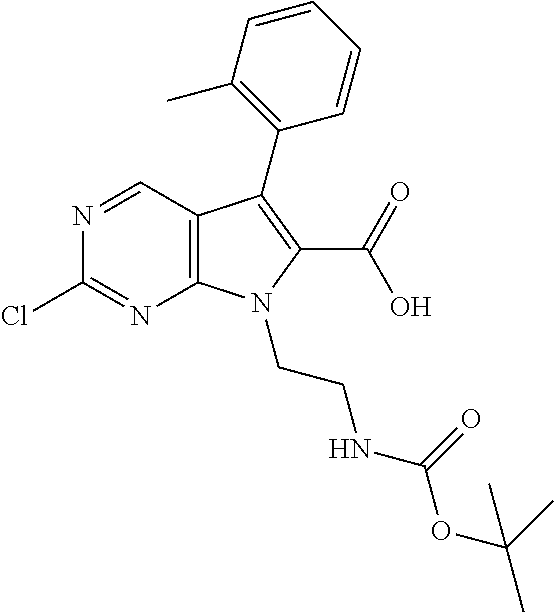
C12=C(C=NC(Cl)=N1)C(C1=C(C)C=CC=C1)=C(C(O)=O)N2CCNC(=O)OC(C)(C)C
